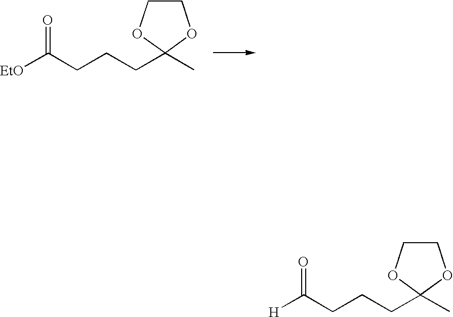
C1COC(C)(CCCC([EtO])=O)O1.C1COC(C)(CCCC([H])=O)O1
